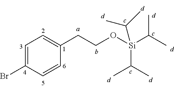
C1=C(Br)C=CC(CCO[Si](C(C)C)(C(C)C)C(C)C)=C1
